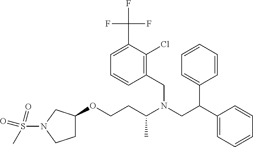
C1C(OCCC(N(CC(C2=CC=CC=C2)C2=CC=CC=C2)CC2=C(Cl)C(C(F)(F)F)=CC=C2)C)CN(S(C)(=O)=O)C1
